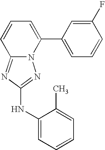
N12C(=NC(NC3=CC=CC=C3C)=N1)C=CC=C2C1=CC=CC(F)=C1
